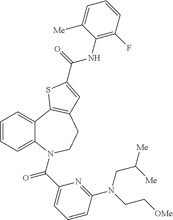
C1=CC=C2C(=C1)C1=C(CCN2C(C2=CC=CC(N(CC[OMe])CC([Me])[Me])=N2)=O)C=C(C(=O)NC2=C(F)C=CC=C2[Me])S1
